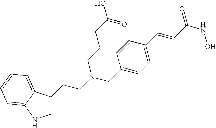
C1=C(CCN(CC2=CC=C(C=CC(=O)NO)C=C2)CCCC(O)=O)C2=CC=CC=C2N1
